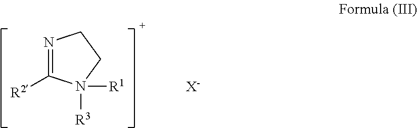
N1=C([R2])N([R3])([R1])CC1.[X-]
